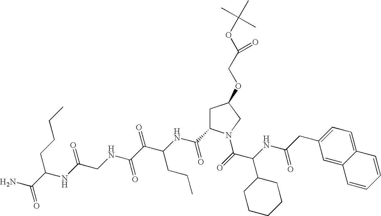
C1(CC(NC(C(=O)N2CC(OCC(OC(C)(C)C)=O)CC2C(NC(C(C(NCC(NC(CCCC)C(N)=O)=O)=O)=O)CCC)=O)C2CCCCC2)=O)=CC=C2C(=C1)C=CC=C2
